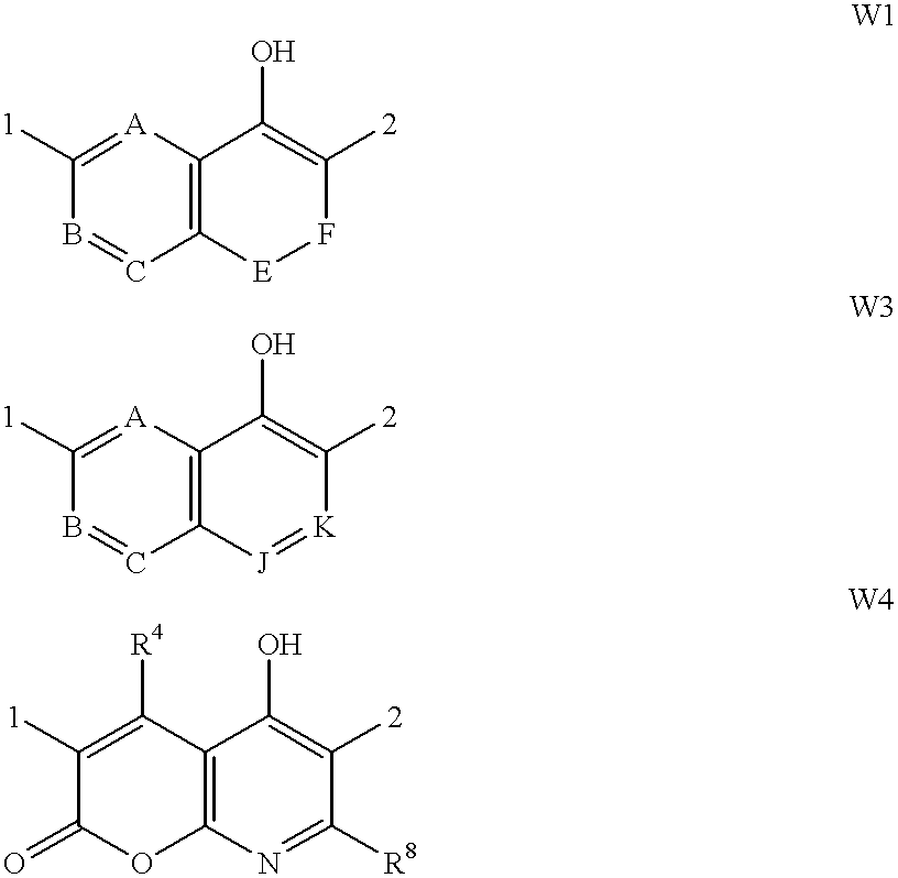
B1=CC2=C([A]=C1[1])C(O)=C([2])F[E]2.B1=CC2=C([A]=C1[1])C(O)=C([2])[K]=[J]2.C1(=O)OC2=C(C([R4])=C1[1])C(O)=C([2])C([R8])=N2
